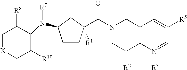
C(N1CC([R2])C2=C(C1)C=C([R5])C=N2[R3])(=O)C1([R1])CCC(N(C2C([R10])C[X]CC2[R8])[R7])C1
